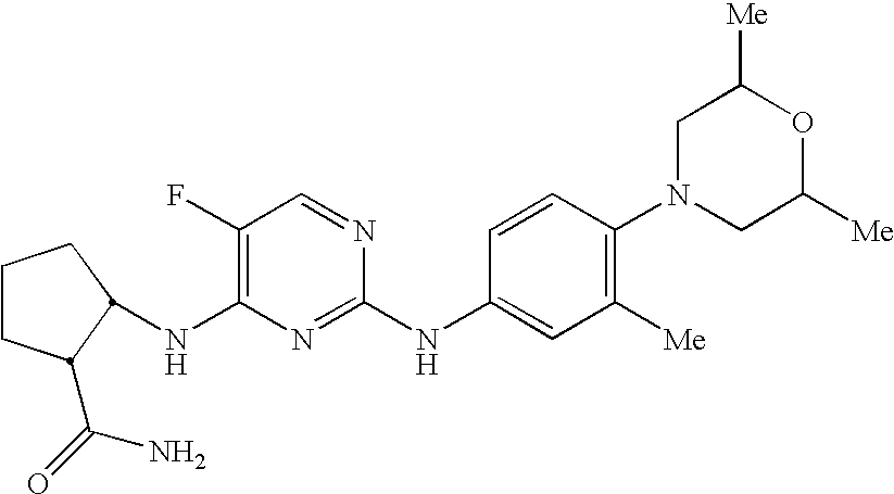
C1CC(C(=O)N)C(NC2=C(F)C=NC(NC3=CC([Me])=C(N4CC([Me])OC([Me])C4)C=C3)=N2)C1
